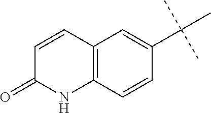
C12=C(C=CC(C(C)(C)C)=C1)NC(=O)C=C2
